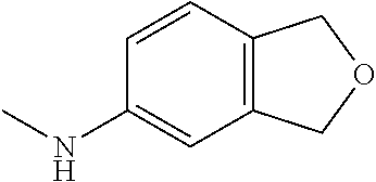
C12=C(C=CC(NC)=C1)COC2
